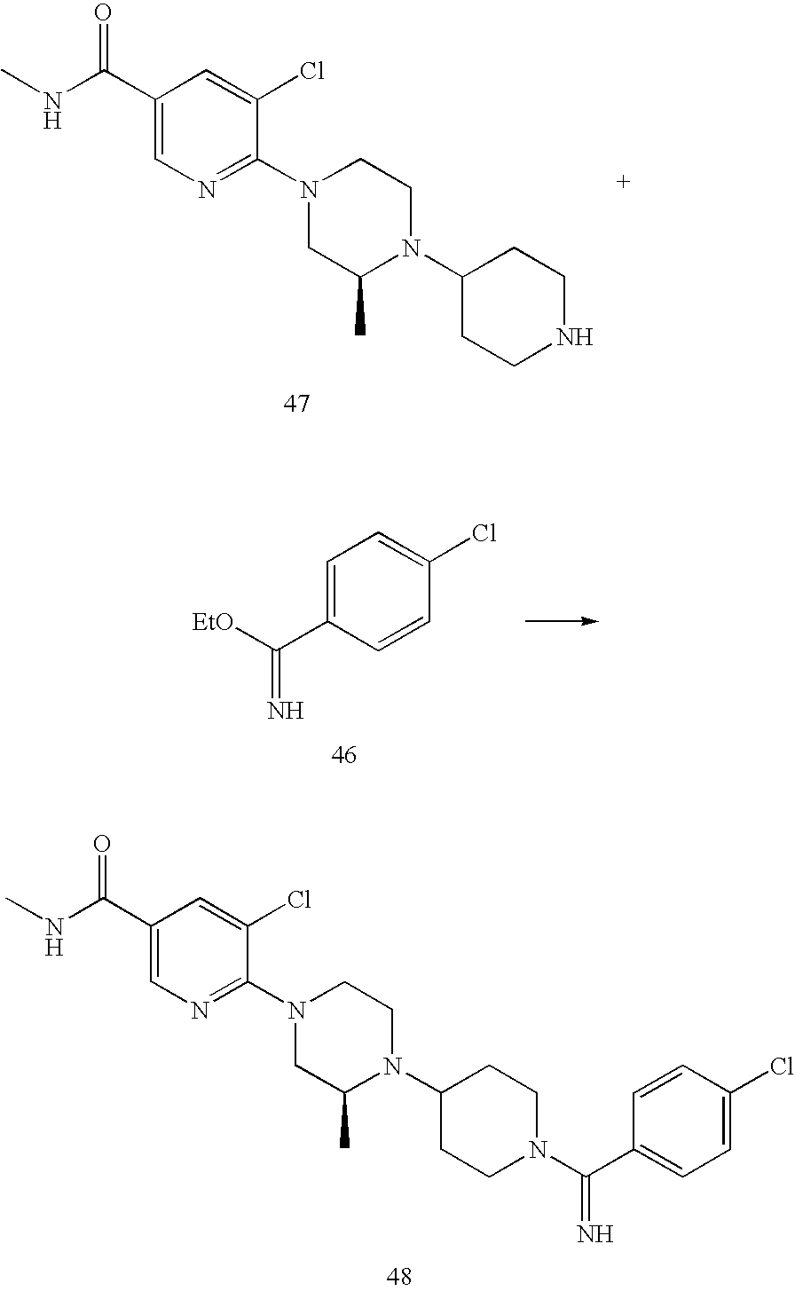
C1(C(NC)=O)=CN=C(N2CC(C)N(C3CCNCC3)CC2)C(Cl)=C1.C1=C(C([EtO])=N)C=CC(Cl)=C1.C1(C(NC)=O)=CN=C(N2CC(C)N(C3CCN(C(C4=CC=C(Cl)C=C4)=N)CC3)CC2)C(Cl)=C1
